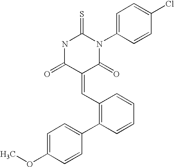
N1C(=O)C(=CC2=C(C3=CC=C(OC)C=C3)C=CC=C2)C(=O)N(C2=CC=C(Cl)C=C2)C1=S
